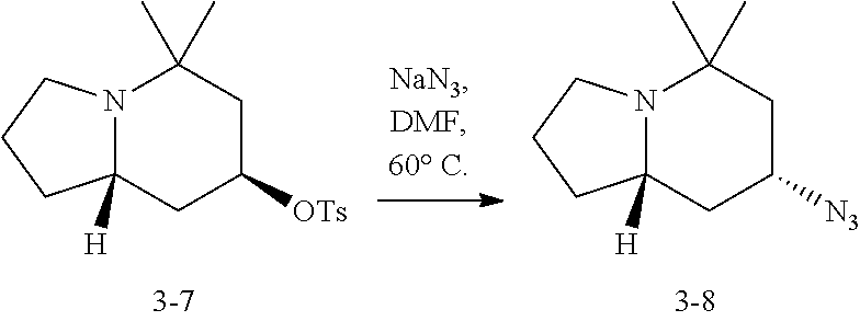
N12C([H])(CC([N3])CC1(C)C)CCC2.N12C([H])(CC([OTs])CC1(C)C)CCC2
